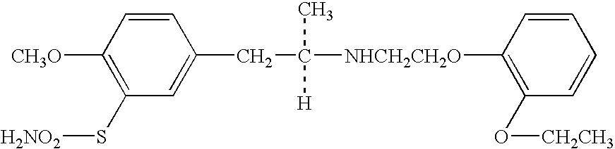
C1=CC([CH3O])=C(S[H2NO2])C=C1CC([NHCH2CH2O]C1=C(O[CH2CH3])C=CC=C1)(C)[H]
